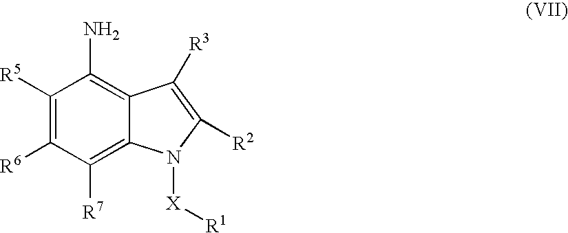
C1([R5])=C([R6])C([R7])=C2C(=C1N)C([R3])=C([R2])N2[X][R1]
